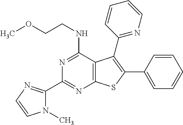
N1=C(NCCOC)C2=C(N=C1C1=NC=CN1C)SC(C1=CC=CC=C1)=C2C1=NC=CC=C1
